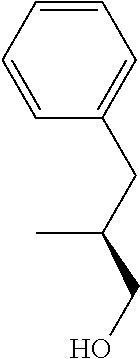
C1(CC(CO)C)=CC=CC=C1
